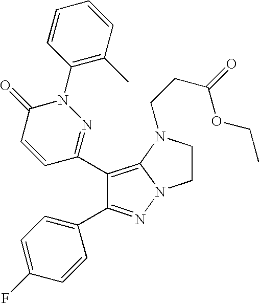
C1(C2=C3N(N=C2C2=CC=C(F)C=C2)CCN3CCC(=O)OCC)=NN(C2=C(C)C=CC=C2)C(=O)C=C1
